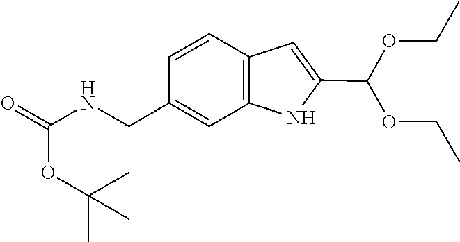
O(C(C)(C)C)C(NCC1=CC2=C(C=C1)C=C(C(OCC)OCC)N2)=O
